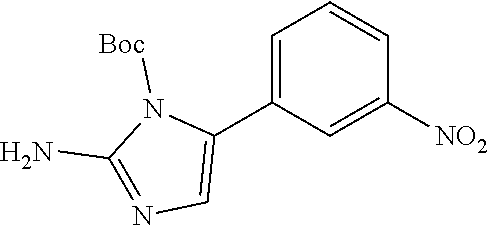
C1=C(C2=CN=C(N)N2[Boc])C=C([NO2])C=C1
